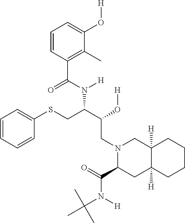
C1=CC=CC(SCC(C(O[H])CN2C(C(=O)N([H])C(C)(C)C)CC3([H])C([H])(C2)CCCC3)N(C(=O)C2=C(C)C(O[H])=CC=C2)[H])=C1
